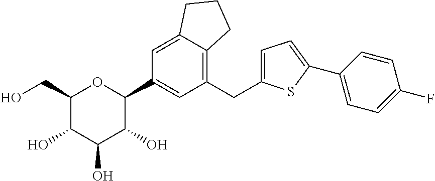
C1(CO)C(O)C(O)C(O)C(C2=CC(CC3=CC=C(C4=CC=C(F)C=C4)S3)=C3C(=C2)CCC3)O1
